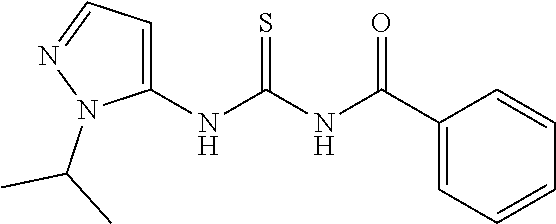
S=C(NC(C1=CC=CC=C1)=O)NC1=CC=NN1C(C)C
